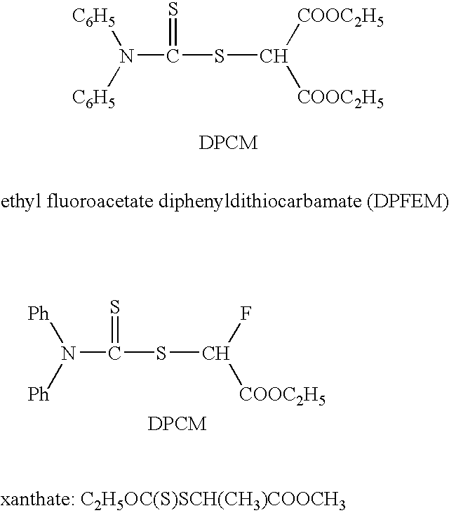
[C6H5]N([C6H5])C(=S)SC([COOC2H5])[COOC2H5].[Ph]N([Ph])C(=S)SC(F)[COOC2H5]
